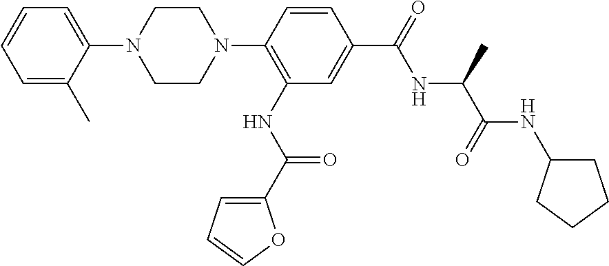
C1=CC(N2CCN(C3=CC=CC=C3C)CC2)=C(NC(=O)C2=CC=CO2)C=C1C(=O)NC(C(NC1CCCC1)=O)C
